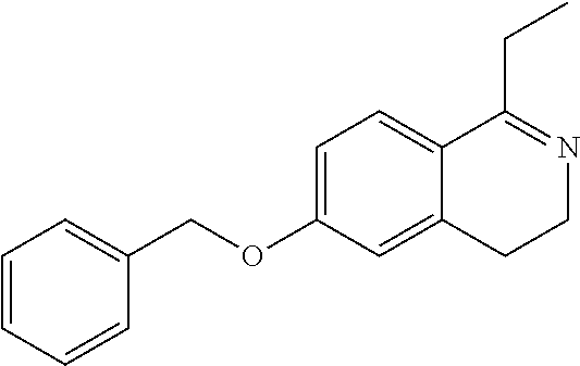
C1=CC=CC(COC2=CC=C3C(=C2)CCN=C3CC)=C1
